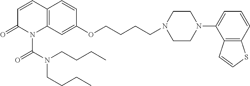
C12=C(C=C(OCCCCN3CCN(C4=CC=CC5=C4C=CS5)CC3)C=C1)N(C(N(CCCC)CCCC)=O)C(=O)C=C2
